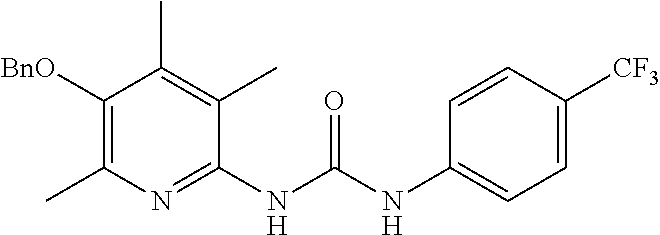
C1(NC(NC2=CC=C([CF3])C=C2)=O)=NC(C)=C([BnO])C(C)=C1C
